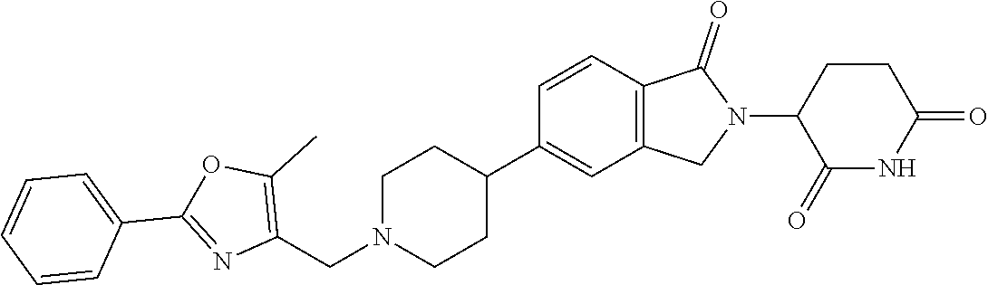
C1=CC2=C(C=C1C1CCN(CC3=C(C)OC(C4=CC=CC=C4)=N3)CC1)CN(C1C(=O)NC(=O)CC1)C2=O
